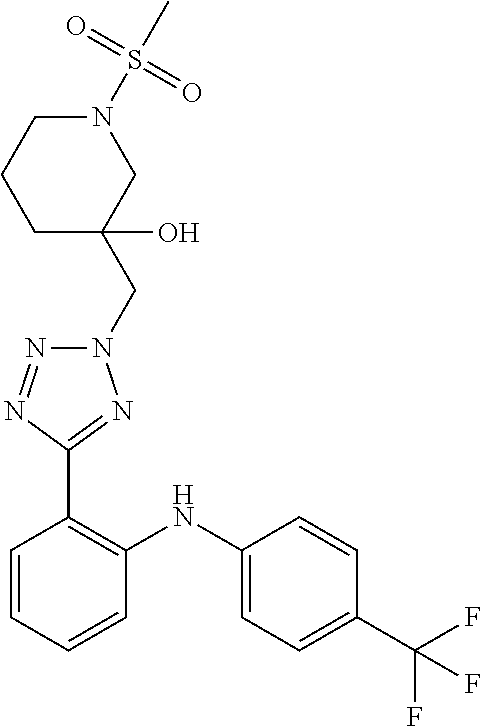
C1=CC(C(F)(F)F)=CC=C1NC1=C(C2=NN(CC3(O)CN(S(C)(=O)=O)CCC3)N=N2)C=CC=C1
